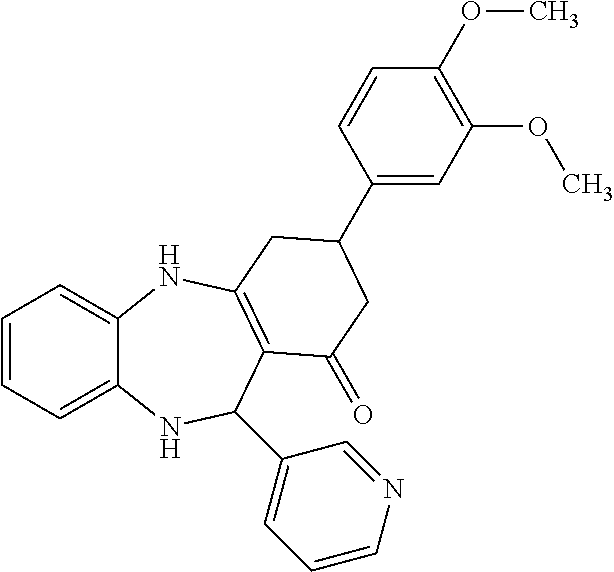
C1=CC=C2C(=C1)NC1=C(C(=O)CC(C3=CC(OC)=C(OC)C=C3)C1)C(C1=CC=CN=C1)N2
